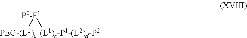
[P0-F1]([(L1)c-P1-(L2)d-P2])[PEG-(L1)c]
